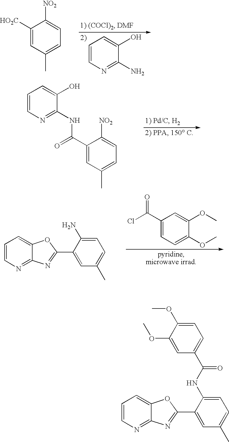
C1=CN=C(N)C(O)=C1.C1([HO2C])=CC(C)=CC=C1[NO2].C1=CN=C(NC(C2=CC(C)=CC=C2[NO2])=O)C(O)=C1.O=C(Cl)C1=CC=C(OC)C(OC)=C1.C1=CN=C2C(=C1)OC(C1=CC(C)=CC=C1N)=N2.C1=CN=C2C(=C1)OC(C1=CC(C)=CC=C1NC(=O)C1=CC=C(OC)C(OC)=C1)=N2
